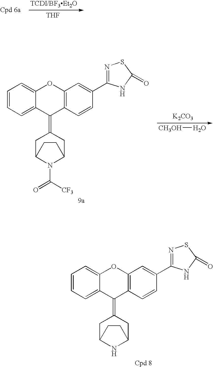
C1=CC=C2C(=C1)OC1=C(C2=C2CC3NC(C2)CC3)C=CC(C2=NSC(=O)N2)=C1.[THF].C1=CC=C2C(=C1)OC1=C(C2=C2CC3N(C(=O)[CF3])C(C2)CC3)C=CC(C2=NSC(=O)N2)=C1.[K2CO3].[CH3OH]O
